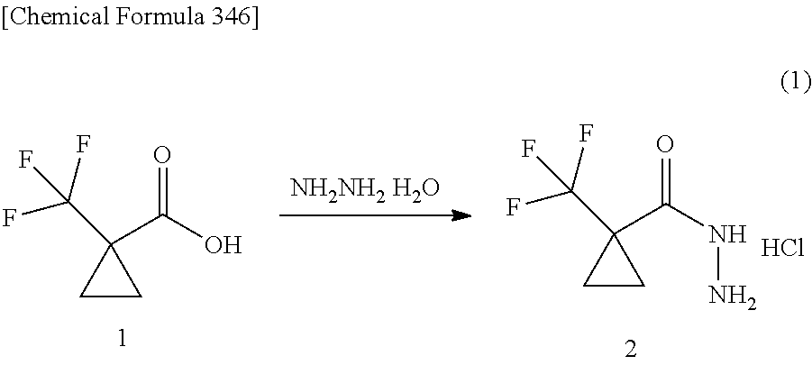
[NH2NH2 H2O].C1(C(O)=O)(C(F)(F)F)CC1.C1(C(NN)=O)(C(F)(F)F)CC1.Cl
